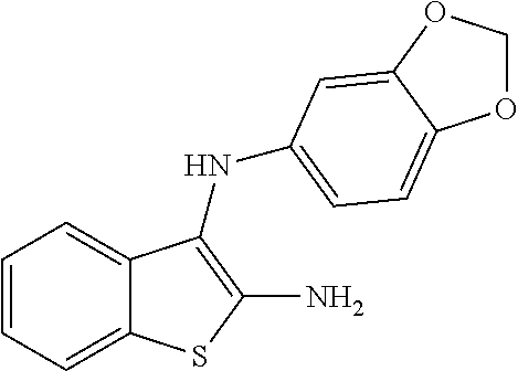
N(C1=C(N)SC2=CC=CC=C21)C1=CC=C2OCOC2=C1
